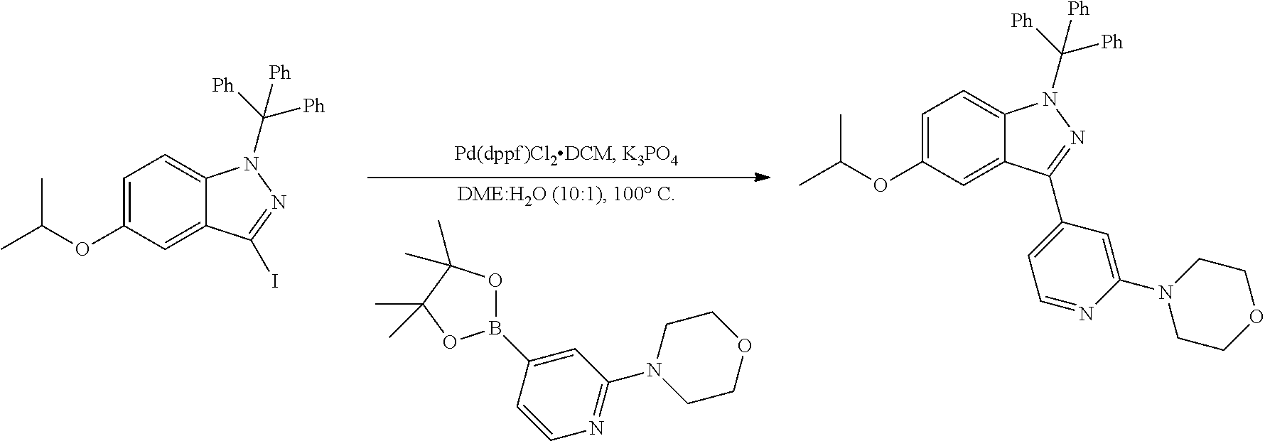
C1(B2OC(C)(C)C(C)(C)O2)=CC(N2CCOCC2)=NC=C1.C1=C(OC(C)C)C=C2C(=C1)N(C([Ph])([Ph])[Ph])N=C2C1=CC=NC(N2CCOCC2)=C1.C1=C(OC(C)C)C=C2C(=C1)N(C([Ph])([Ph])[Ph])N=C2I
